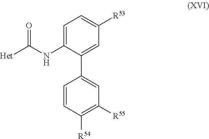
C1=C(NC([Het])=O)C(C2=CC([R55])=C([R54])C=C2)=CC([R53])=C1
